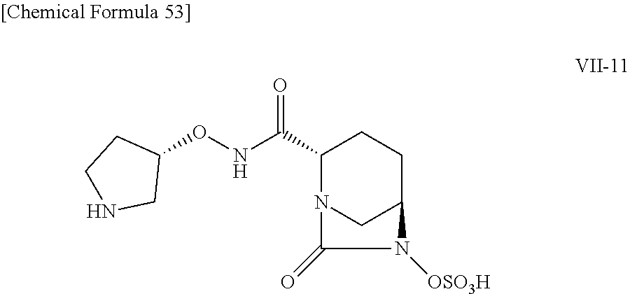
C1(ONC(C2N3CC(CC2)N([OSO3H])C3=O)=O)CCNC1
